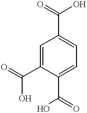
C1=C(C(=O)O)C(C(O)=O)=CC=C1C(=O)O
